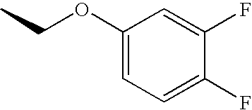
C1(OCC)=CC=C(F)C(F)=C1
